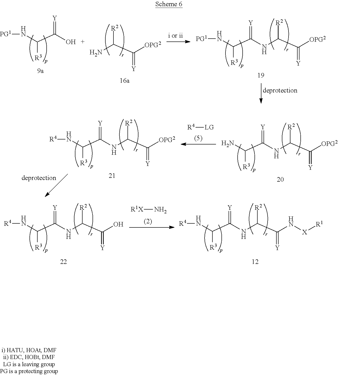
N(C(C(NC(C([OPG2])=[Y])[R2])=[Y])[R3])[PG1].N(C(C(O)=[Y])[R3])[PG1].NC(C([OPG2])=[Y])[R2].[R4][LG].NC(C(NC(C([OPG2])=[Y])[R2])=[Y])[R3].N(C(C(NC(C([OPG2])=[Y])[R2])=[Y])[R3])[R4].N(C(C(NC(C(O)=[Y])[R2])=[Y])[R3])[R4].[R1X]N.N(C(C(NC(C(N[X][R1])=[Y])[R2])=[Y])[R3])[R4]
